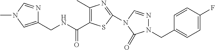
C(NCC1=CN(C)C=N1)(=O)C1=C(C)N=C(N2C=NN(CC3=CC=C(F)C=C3)C2=O)S1
